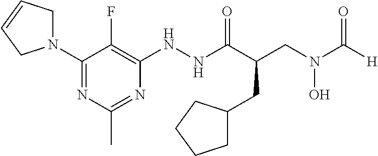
N(C(C(CN(C([H])=O)O)CC1CCCC1)=O)NC1=C(F)C(N2CC=CC2)=NC(C)=N1
